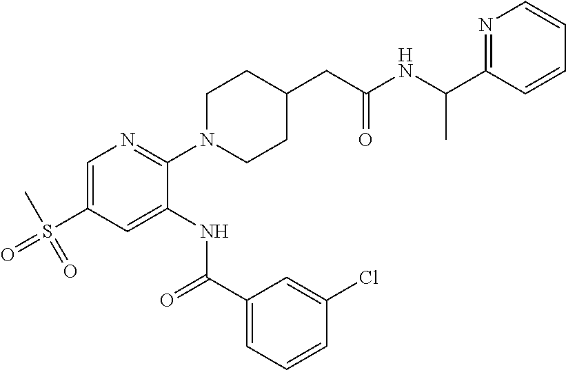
C1=C(S(C)(=O)=O)C=C(NC(C2=CC=CC(Cl)=C2)=O)C(N2CCC(CC(NC(C3=NC=CC=C3)C)=O)CC2)=N1
